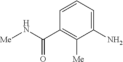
C1(N)=CC=CC(C(N[Me])=O)=C1[Me]
